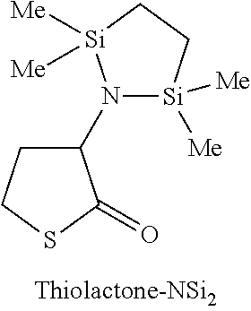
N1(C2CCSC2=O)[Si]([Me])([Me])CC[Si]1([Me])[Me]
